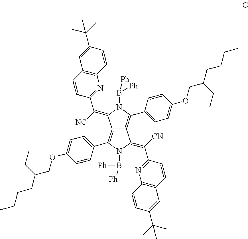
C12=C(C3=CC=C(OCC(CCCC)CC)C=C3)N(B([Ph])[Ph])C(=C(C3=NC4=C(C=C3)C=C(C(C)(C)C)C=C4)[CN])C1=C(C1=CC=C(OCC(CC)CCCC)C=C1)N(B([Ph])[Ph])C2=C([NC])C1=NC2=C(C=C1)C=C(C(C)(C)C)C=C2
